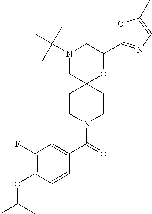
C1(C2=NC=C(C)O2)OC2(CN(C(C)(C)C)C1)CCN(C(C1=CC(F)=C(OC(C)C)C=C1)=O)CC2
